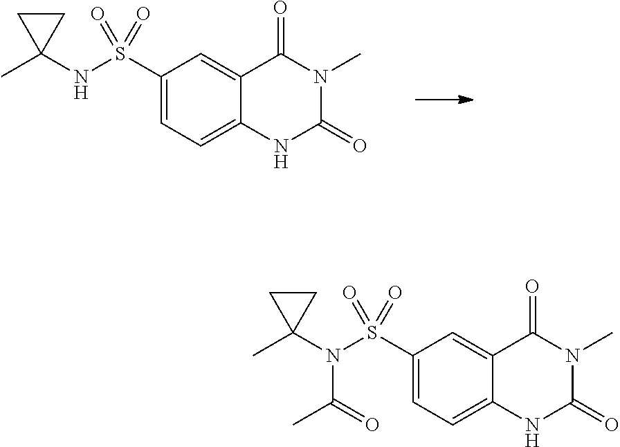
C1(S(NC2(C)CC2)(=O)=O)=CC=C2C(=C1)C(=O)N(C)C(=O)N2.C1(S(N(C2(C)CC2)C(=O)C)(=O)=O)=CC=C2C(=C1)C(=O)N(C)C(=O)N2
